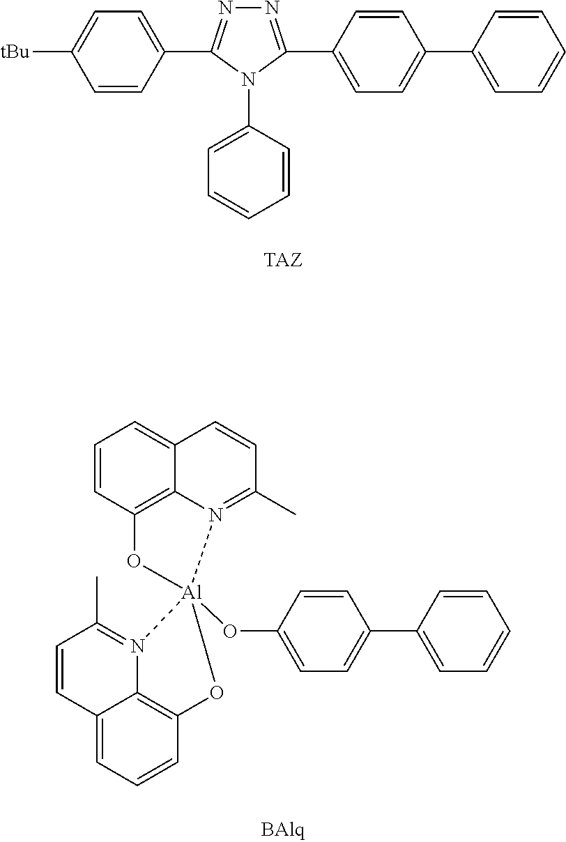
C1=CC(C2=NN=C(C3=CC=C(C4=CC=CC=C4)C=C3)N2C2=CC=CC=C2)=CC=C1[tBu].C1=CC2=C3C(=C1)C=CC(C)=N3[Al]1(OC3=CC=C(C4=CC=CC=C4)C=C3)(O2)N2=C(C)C=CC3=CC=CC(=C32)O1
